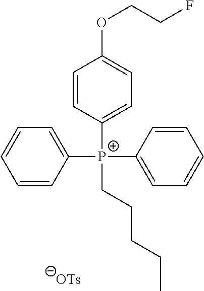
C1([P+](C2=CC=CC=C2)(C2=CC=CC=C2)CCCCC)=CC=C(OCCF)C=C1
